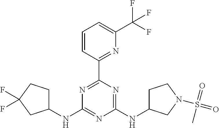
C1(NC2CCC(F)(F)C2)=NC(NC2CCN(S(=O)(=O)C)C2)=NC(C2=NC(C(F)(F)F)=CC=C2)=N1
